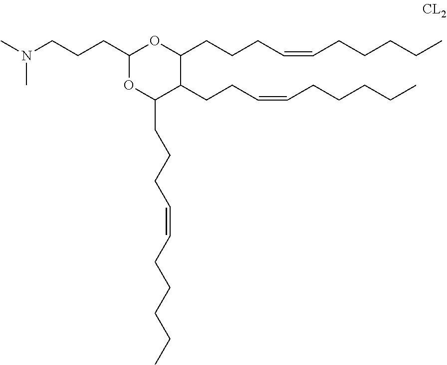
CN(C)CCCC1OC(CCCC=CCCCCC)C(CCC=CCCCCC)C(CCCC=CCCCCC)O1
